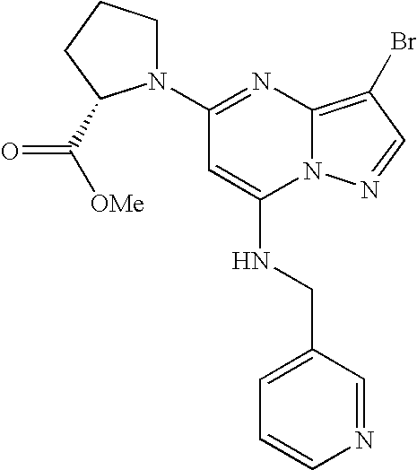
C1=CN=CC(CNC2=CC(N3CCCC3C([OMe])=O)=NC3=C(Br)C=NN23)=C1
